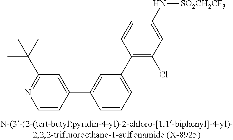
C1=CC(C2=CC(C3=C(Cl)C=C(N[SO2CH2CF3])C=C3)=CC=C2)=CC(C(C)(C)C)=N1
